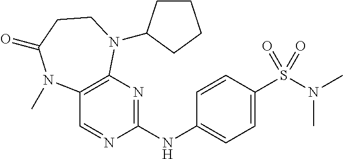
C1(NC2=NC3=C(C=N2)N(C)C(=O)CCN3C2CCCC2)=CC=C(S(N(C)C)(=O)=O)C=C1
